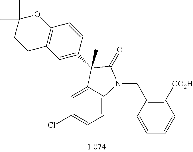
C1=C2C(=CC=C1Cl)N(CC1=C([CO2H])C=CC=C1)C(=O)C2(C)C1=CC2=C(C=C1)OC(C)(C)CC2
